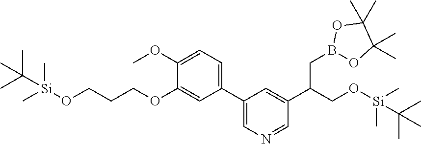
C1(C2=CN=CC(C(CO[Si](C)(C)C(C)(C)C)CB3OC(C)(C)C(C)(C)O3)=C2)=CC=C(OC)C(OCCCO[Si](C)(C)C(C)(C)C)=C1
